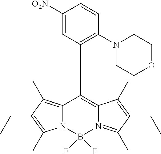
C1([O2N])=CC(C2=C3N(=C(C)C(CC)=C3C)B(F)(F)N3C2=C(C)C(CC)=C3C)=C(N2CCOCC2)C=C1
